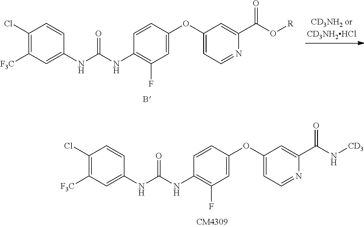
C1(Cl)=C([F3C])C=C(NC(NC2=C(F)C=C(OC3=CC=NC(C(O[R])=O)=C3)C=C2)=O)C=C1.C1(Cl)=C([F3C])C=C(NC(NC2=C(F)C=C(OC3=CC=NC(C(N[CD3])=O)=C3)C=C2)=O)C=C1
